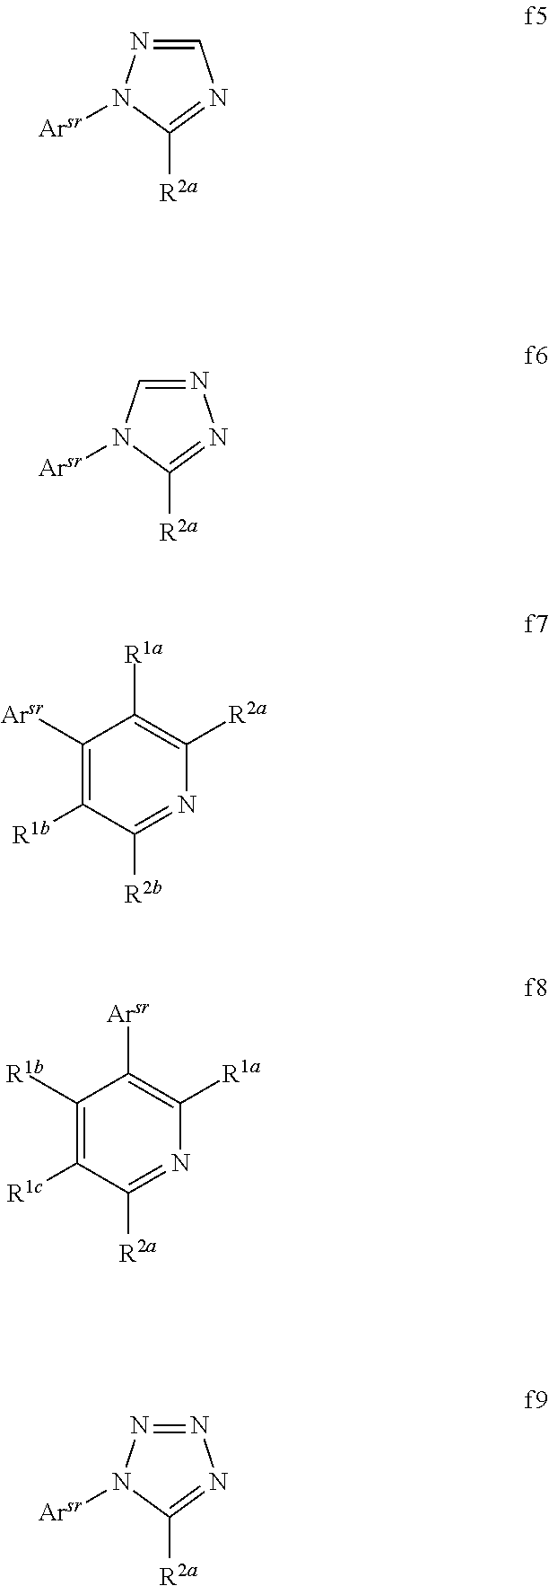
C1=NN([Arsr])C([R2a])=N1.N1=CN([Arsr])C([R2a])=N1.C1([Arsr])=C([R1b])C([R2b])=NC([R2a])=C1[R1a].C1([R1b])=C([R1c])C([R2a])=NC([R1a])=C1[Arsr].N1=NN([Arsr])C([R2a])=N1
